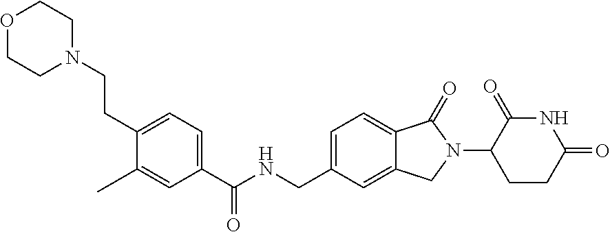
C1(C(NCC2=CC=C3C(=C2)CN(C2CCC(=O)NC2=O)C3=O)=O)=CC=C(CCN2CCOCC2)C(C)=C1
